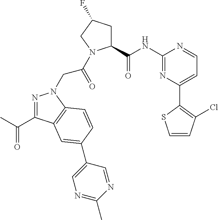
C1(C(NC2=NC(C3=C(Cl)C=CS3)=CC=N2)=O)CC(F)CN1C(=O)CN1N=C(C(C)=O)C2=C1C=CC(C1=CN=C(C)N=C1)=C2
